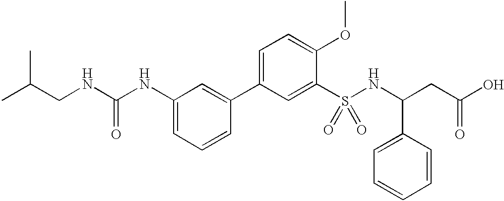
C(NC1=CC=CC(C2=CC=C(OC)C(S(NC(CC(O)=O)C3=CC=CC=C3)(=O)=O)=C2)=C1)(NCC(C)C)=O
